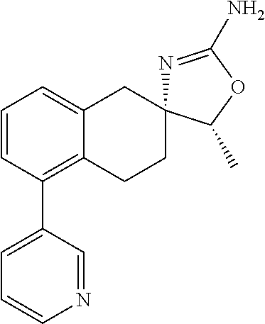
C1=CC(C2=CC=CN=C2)=C2C(=C1)CC1(CC2)N=C(N)OC1C
